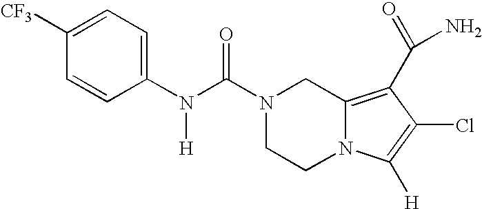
N(C(N1CCN2C(=C(C(=O)N)C(Cl)=C2[H])C1)=O)([H])C1=CC=C([CF3])C=C1
